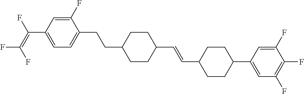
C1=C(F)C(CCC2CCC(C=CC3CCC(C4=CC(F)=C(F)C(F)=C4)CC3)CC2)=CC=C1C(F)=C(F)F
